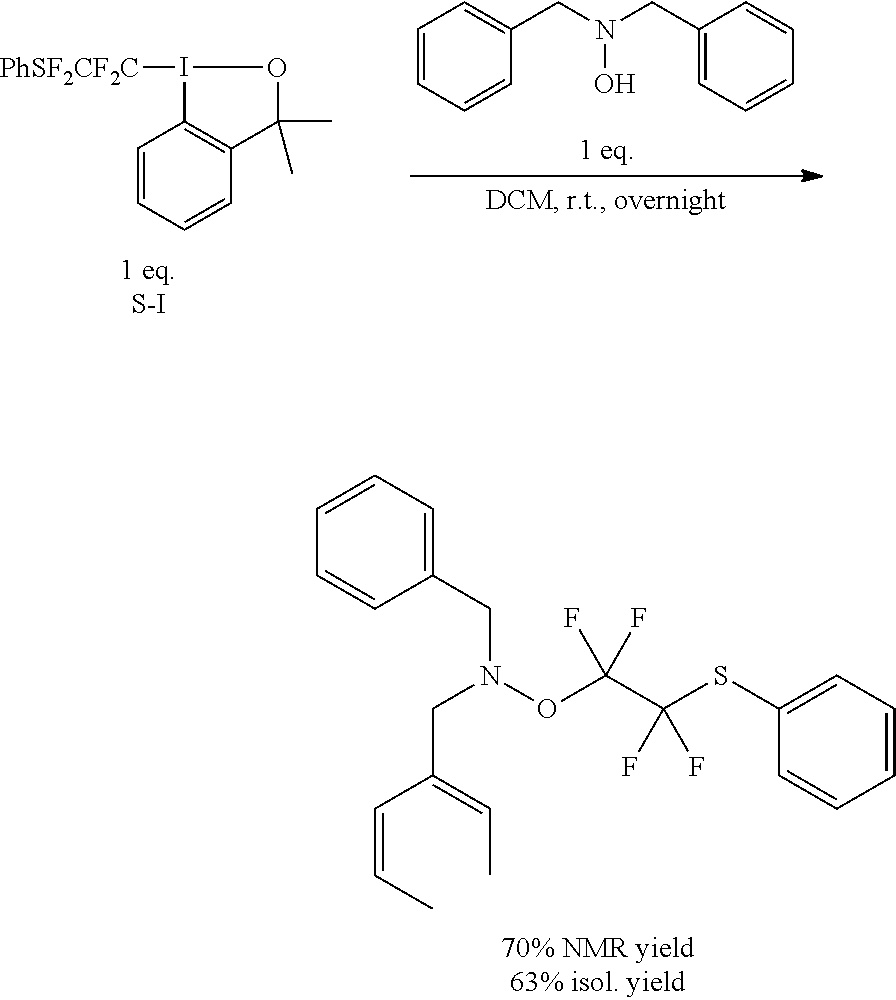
C1(CN(OC(C(SC2=CC=CC=C2)(F)F)(F)F)CC(C=CC)=CC)=CC=CC=C1.I1([PhSF2CF2C])C2=C(C(C)(C)O1)C=CC=C2.C1=CC=CC(CN(CC2=CC=CC=C2)O)=C1
